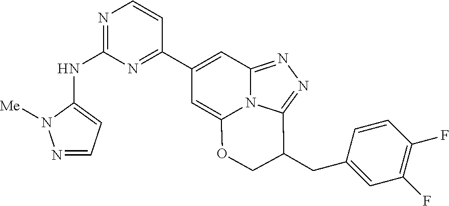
N1=CC=C(NC2=NC=CC(C3=CC4=NN=C5N4C(=C3)OCC5CC3=CC(F)=C(F)C=C3)=N2)N1[Me]
